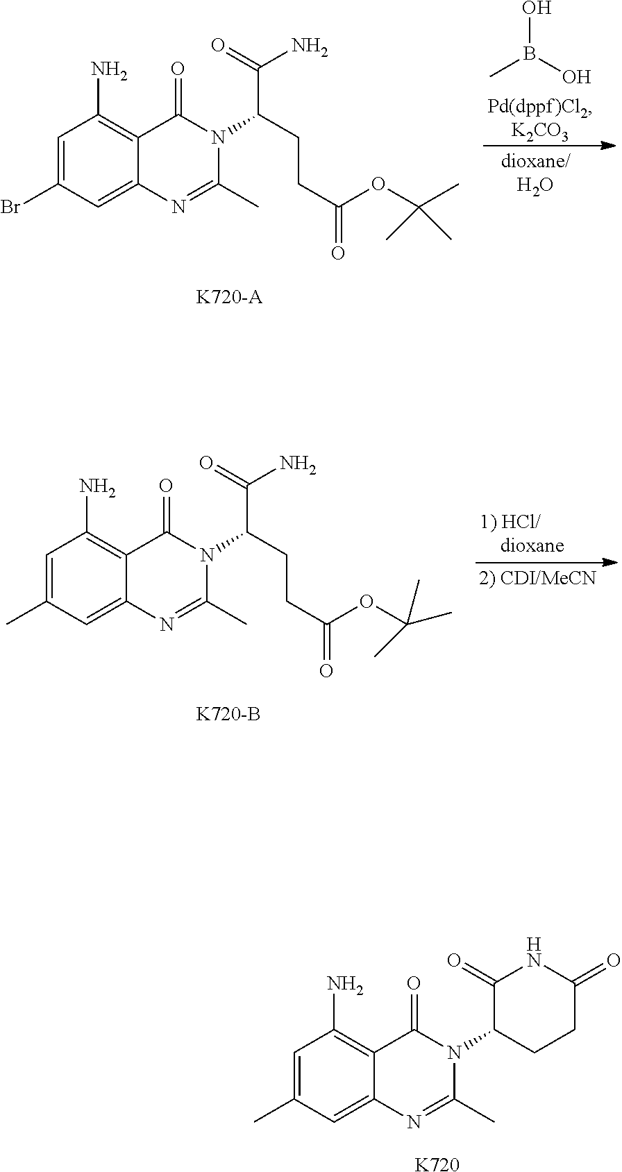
CB(O)O.C1=C(Br)C=C2C(=C1N)C(=O)N(C(CCC(OC(C)(C)C)=O)C(=O)N)C(C)=N2.[K720-A].C1=C(C)C=C2C(=C1N)C(=O)N(C(CCC(OC(C)(C)C)=O)C(=O)N)C(C)=N2.[K720-B].C1=C(C)C=C2C(=C1N)C(=O)N(C1CCC(=O)NC1=O)C(C)=N2.[K720]
